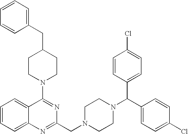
C1=CC=C2C(=C1)C(N1CCC(CC3=CC=CC=C3)CC1)=NC(CN1CCN(C(C3=CC=C(Cl)C=C3)C3=CC=C(Cl)C=C3)CC1)=N2
